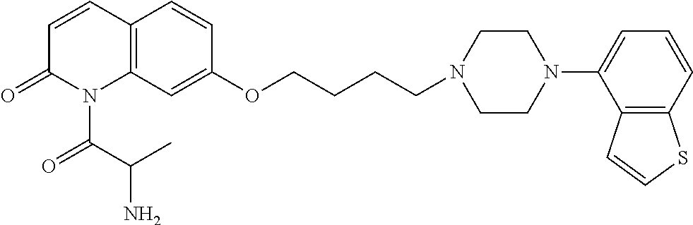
C12=C(C=C(OCCCCN3CCN(C4=CC=CC5=C4C=CS5)CC3)C=C1)N(C(C(N)C)=O)C(=O)C=C2
